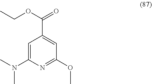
C1=C(N(C)C)N=C(OC)C=C1C(OCC)=O
